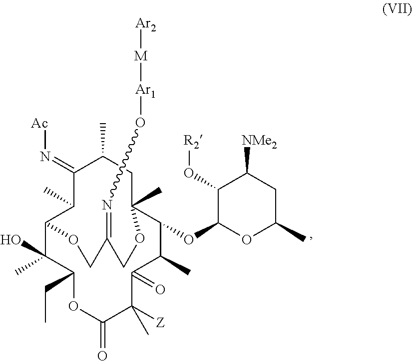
C1(O[R2])C(OC2C(C)C(=O)C([Z])(C)C(=O)OC(CC)C(C)(O)C3C(C)C(=N[Ac])C(C)CC2(C)OCC(=NO[Ar1][M][Ar2])CO3)OC(C)CC1[NMe2]
